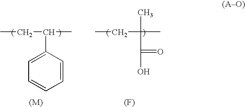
CCC(C(=O)O)(C)C.CCC(C)C1=CC=CC=C1.[(F)]
